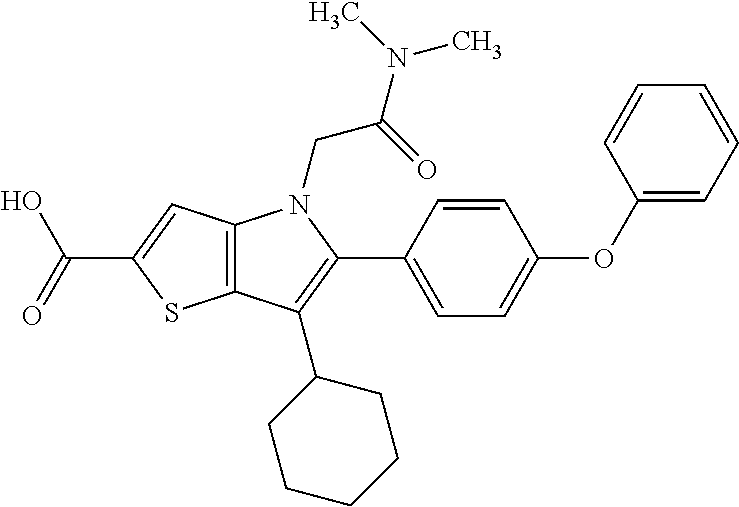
C12=C(C=C(C(=O)O)S1)N(CC(N(C)C)=O)C(C1=CC=C(OC3=CC=CC=C3)C=C1)=C2C1CCCCC1
